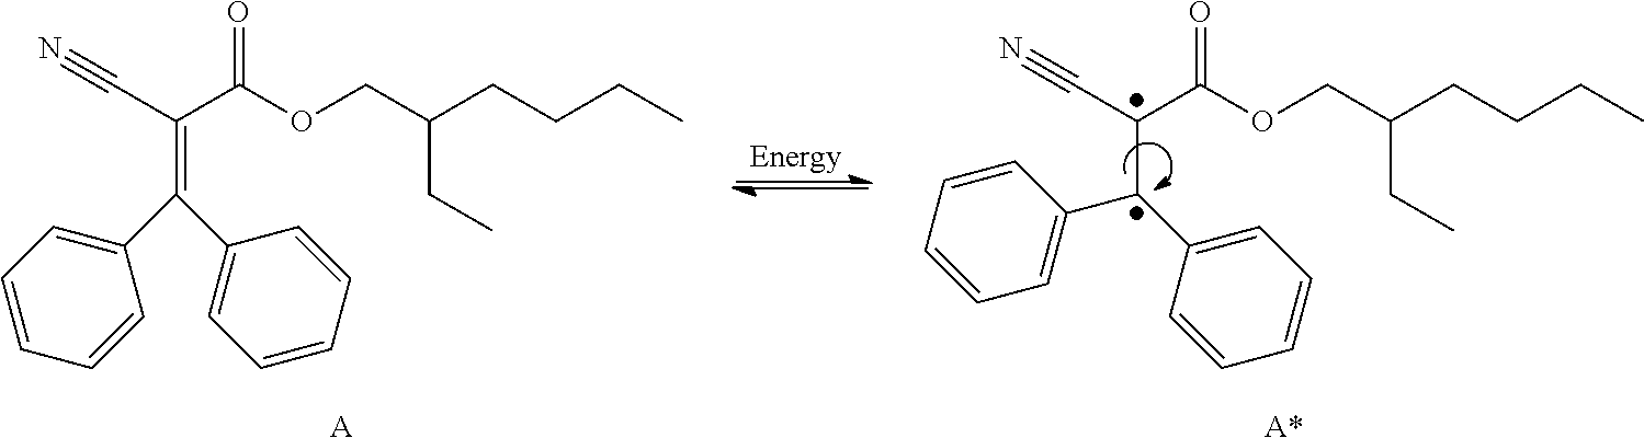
C(C(C(OCC(CCCC)CC)=O)C(C1=CC=CC=C1)C1=CC=CC=C1)#N.C(C(C(OCC(CCCC)CC)=O)=C(C1=CC=CC=C1)C1=CC=CC=C1)#N.[A].[A*]
